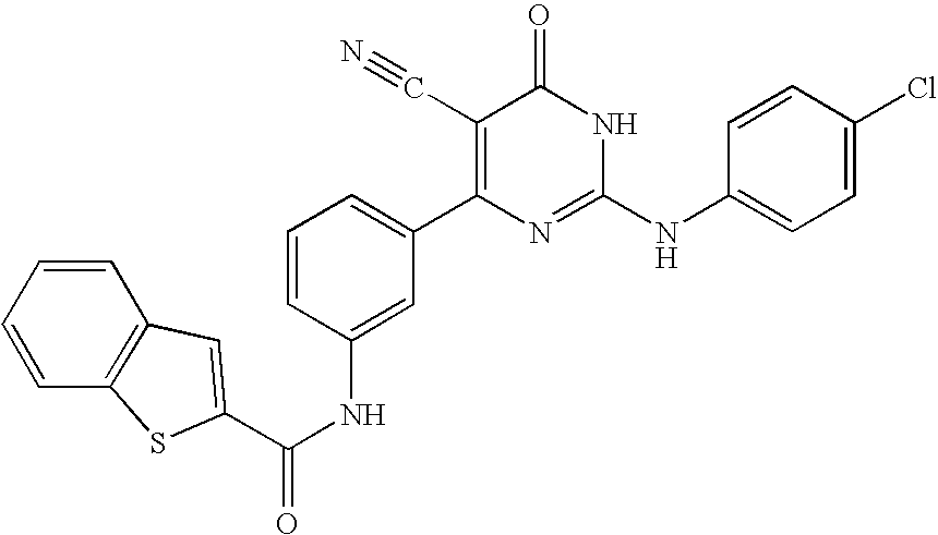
C1(NC(=O)C2=CC3=C(S2)C=CC=C3)=CC(C2=C(C#N)C(=O)NC(NC3=CC=C(Cl)C=C3)=N2)=CC=C1
